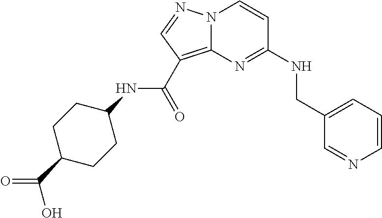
C1=CN=CC(CNC2=NC3=C(C(NC4CCC(C(=O)O)CC4)=O)C=NN3C=C2)=C1
